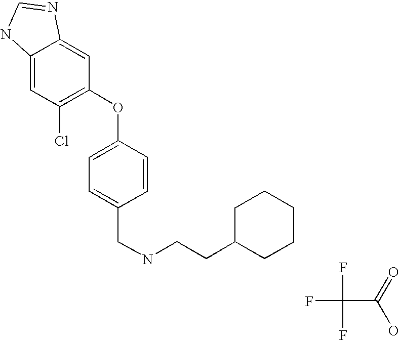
FC(F)(F)C(=O)O.C12=CC(Cl)=C(OC3=CC=C(CNCCC4CCCCC4)C=C3)C=C1N=CN2
